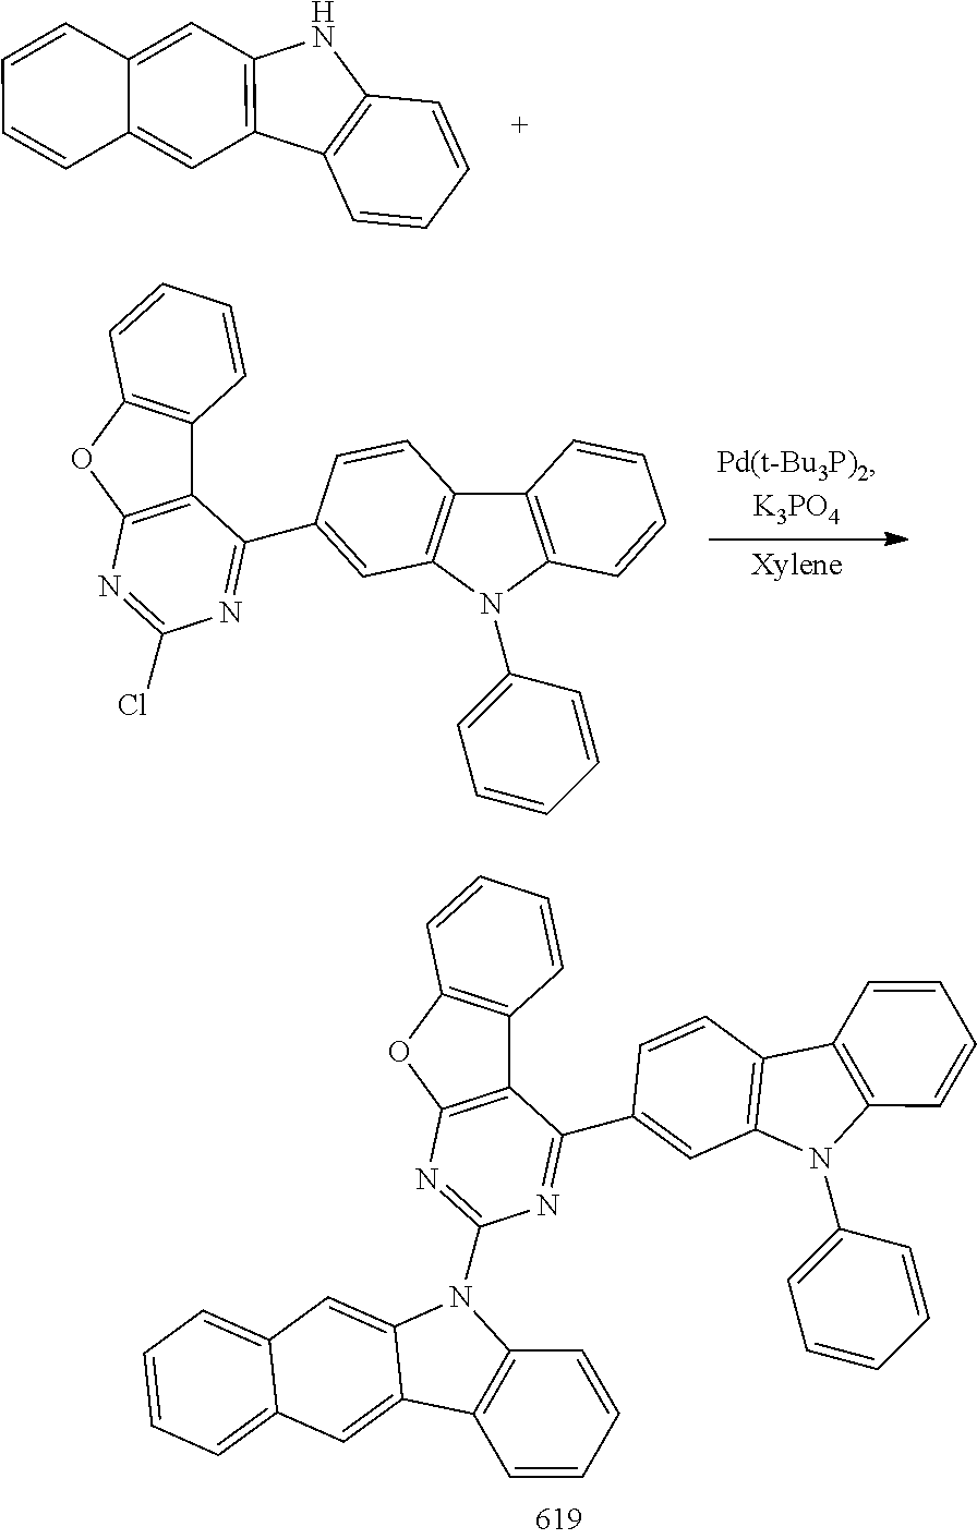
C12=C(NC3=C1C=CC=C3)C=C1C(=C2)C=CC=C1.N1=C(C2=CC3=C(C=C2)C2=C(N3C3=CC=CC=C3)C=CC=C2)C2=C(N=C1Cl)OC1=C2C=CC=C1.N1=C(C2=CC3=C(C=C2)C2=C(C=CC=C2)N3C2=CC=CC=C2)C2=C(N=C1N1C3=C(C4=CC5=CC=CC=C5C=C41)C=CC=C3)OC1=C2C=CC=C1
